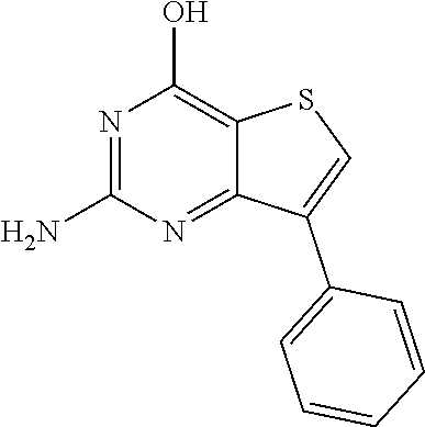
C1(N)=NC(O)=C2C(=N1)C(C1=CC=CC=C1)=CS2
